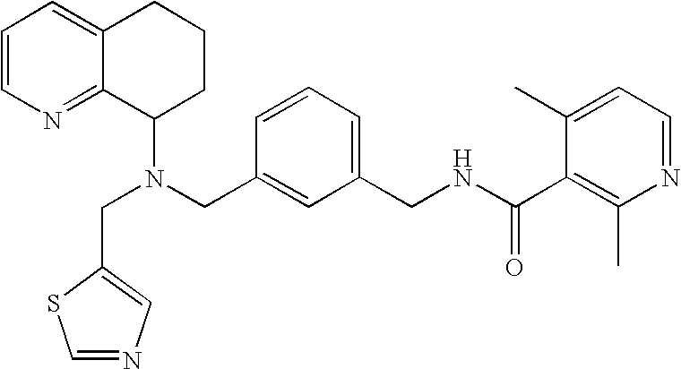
N(CC1=CC(CNC(C2=C(C)N=CC=C2C)=O)=CC=C1)(C1CCCC2=CC=CN=C12)CC1=CN=CS1
